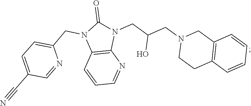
C12=C(C=CC=C1)CCN(CC(CN1C(=O)N(CC3=CC=C(C#N)C=N3)C3=C1N=CC=C3)O)C2
